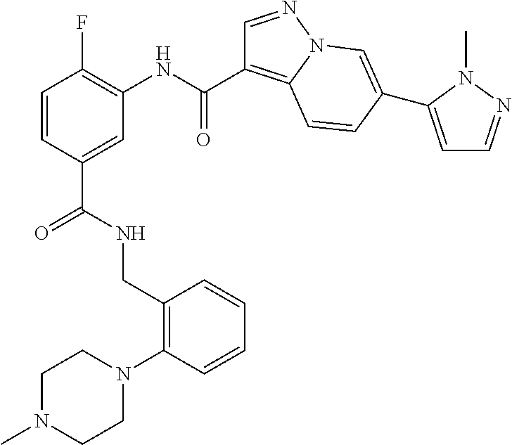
C1=CC(C(=O)NCC2=C(N3CCN(C)CC3)C=CC=C2)=CC(NC(=O)C2=C3N(N=C2)C=C(C2=CC=NN2C)C=C3)=C1F
